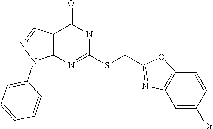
C12=C(N=C(SCC3=NC4=C(O3)C=CC(Br)=C4)NC1=O)N(C1=CC=CC=C1)N=C2
